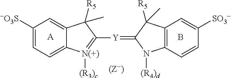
[-O3S]C1=CC=C2C(=C1)C([R5])(C)C([Y]=C1N([(R4)d])C3=C(C1([R5])C)C=C([SO3-])C=C3)=[N(+)]2[(R3)c].B.[A]
